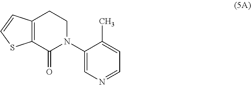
C12=C(C(=O)N(C3=CN=CC=C3C)CC1)SC=C2
